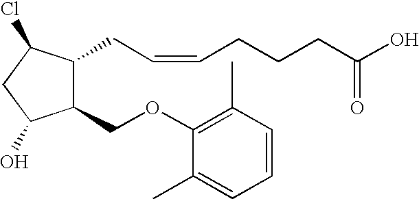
C1(OCC2C(CC=CCCCC(O)=O)C(Cl)CC2O)=C(C)C=CC=C1C
